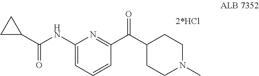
C1(C(NC2=CC=CC(C(C3CCN(C)CC3)=O)=N2)=O)CC1.[2*HCl]
